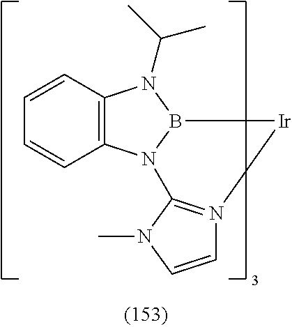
C12=C(N3B(N1C(C)C)[Ir]N1=C3N(C)C=C1)C=CC=C2
